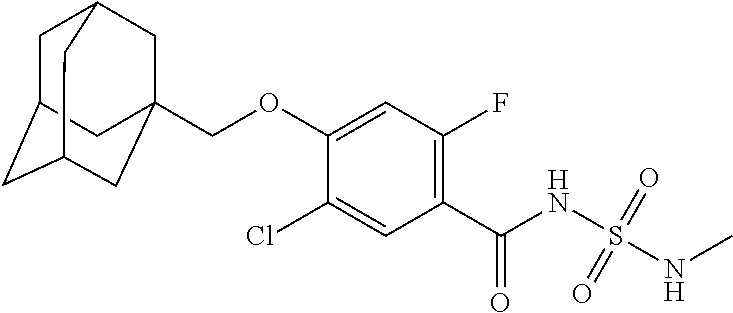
C1(Cl)=CC(C(NS(NC)(=O)=O)=O)=C(F)C=C1OCC12CC3CC(CC(C1)C3)C2
